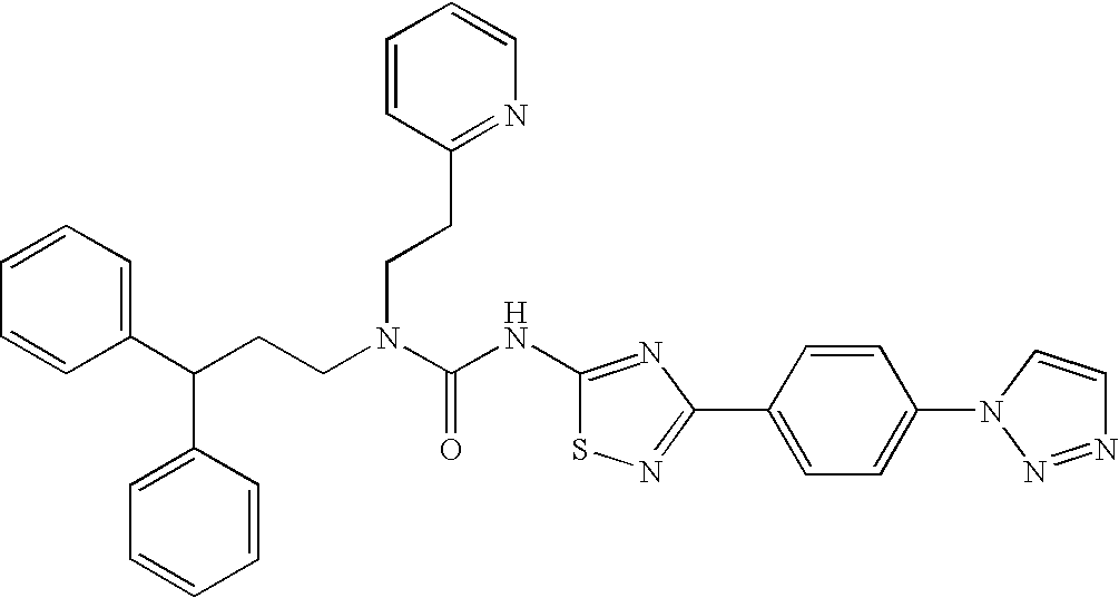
C1(C(CCN(C(NC2=NC(C3=CC=C(N4N=NC=C4)C=C3)=NS2)=O)CCC2=NC=CC=C2)C2=CC=CC=C2)=CC=CC=C1
